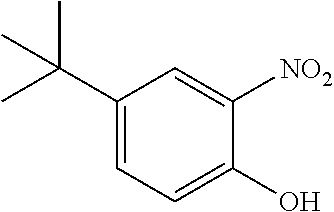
C1(C(C)(C)C)=CC=C(O)C([NO2])=C1
